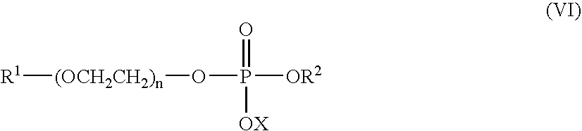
[R1][(OCH2CH2)n]OP(=O)([OR2])[OX]
